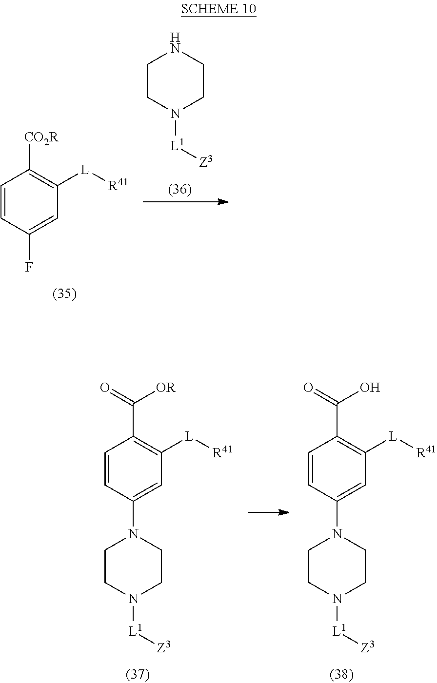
C1=CC(F)=CC([L][R41])=C1[CO2R].C1CN([L1][Z3])CCN1.C1CN([L1][Z3])CCN1C1=CC([L][R41])=C(C(=O)[OR])C=C1.C1CN([L1][Z3])CCN1C1=CC([L][R41])=C(C(=O)O)C=C1
